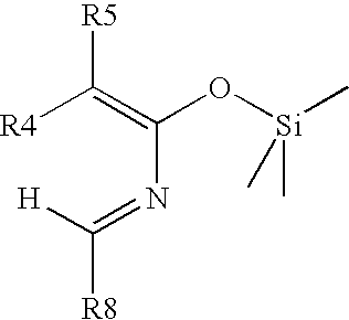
[R4]C(=C(N=C([H])[R8])O[Si](C)(C)C)[R5]
